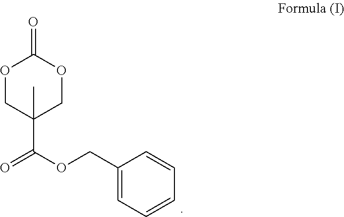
C1(COC(=O)C2(C)COC(=O)OC2)=CC=CC=C1
